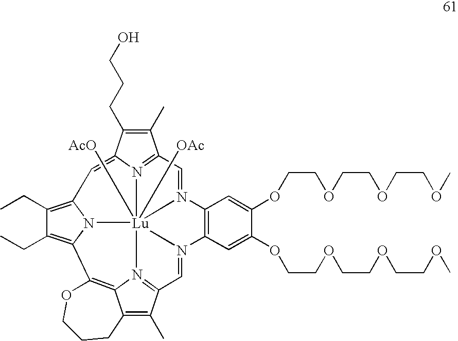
C1(C)=C(CCCO)C2=CC3=C(CC)C(CC)=C4N3[Lu]356([OAc])([AcO])N2=C1C=N3C1=C(C=C(OCCOCCOCCOC)C(OCCOCCOCCOC)=C1)N5=CC1=N6C2=C4OCCCC2=C1C
